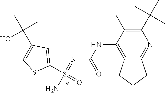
N(C1=C2C(=NC(C(C)(C)C)=C1C)CCC2)C(N=S(N)(C1=CC(C(C)(C)O)=CS1)=O)=O
